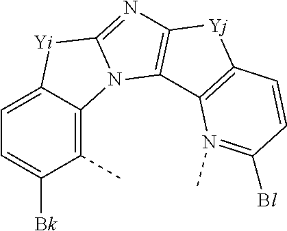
C1=C2C(=C(C)C([Bk])=C1)N1C(=NC3=C1C1=C([Yj]3)C=CC([Bl])=N1C)[Yi]2
